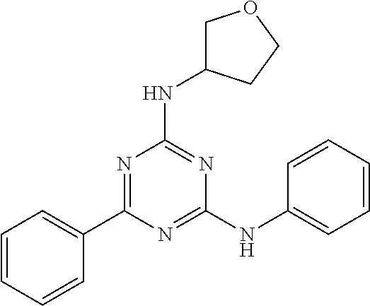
C1(C2=NC(NC3COCC3)=NC(NC3=CC=CC=C3)=N2)=CC=CC=C1
